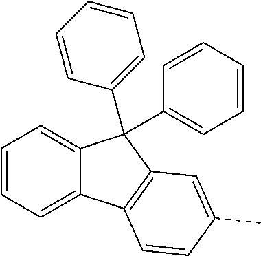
C1=CC=C2C(=C1)C(C1=CC=CC=C1)(C1=CC=CC=C1)C1=C2C=CC(C)=C1
